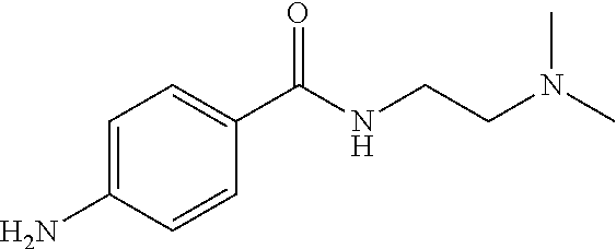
C1=C(N)C=CC(C(NCCN(C)C)=O)=C1
